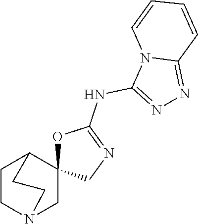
C1CN2CC3(C1CC2)OC(NC1=NN=C2N1C=CC=C2)=NC3
